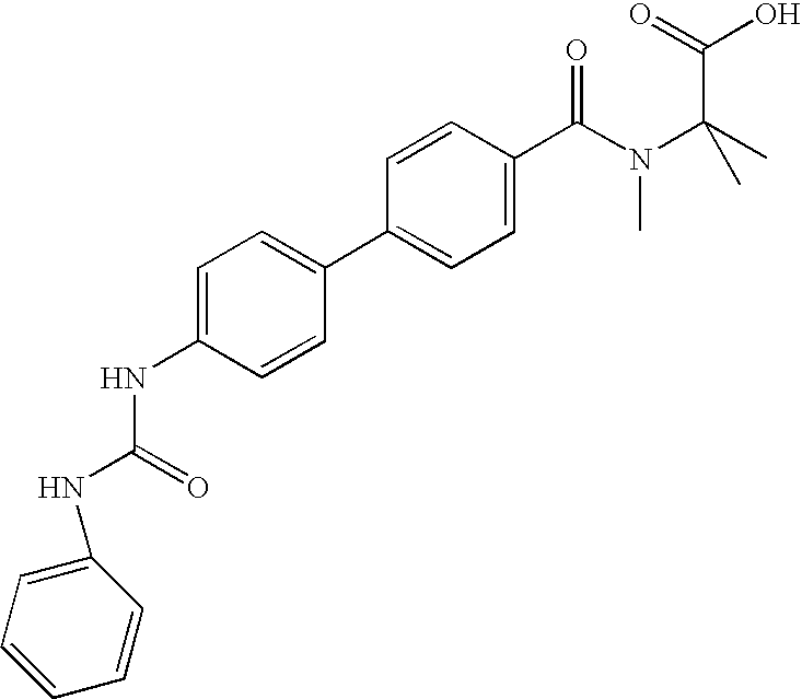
C1=C(NC(NC2=CC=CC=C2)=O)C=CC(C2=CC=C(C(N(C(C)(C)C(=O)O)C)=O)C=C2)=C1
